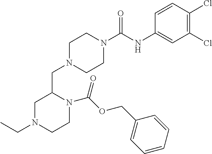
C1(Cl)=C(Cl)C=CC(NC(N2CCN(CC3CN(CC)CCN3C(OCC3=CC=CC=C3)=O)CC2)=O)=C1
